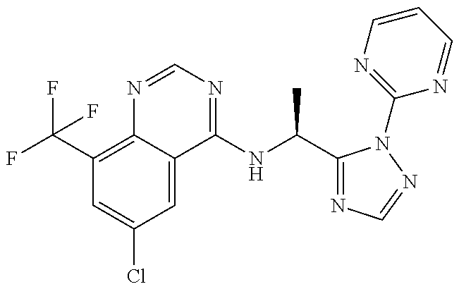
C1(C(F)(F)F)=C2C(=CC(Cl)=C1)C(NC(C1=NC=NN1C1=NC=CC=N1)C)=NC=N2
